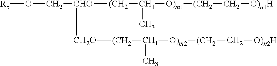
[Rz]OC[CHO]([(CH2][CH1]([O)m1][(CH2]C[O)n1H])C)[CH2O][(CH2][CH1]([O)m2][(CH2]C[O)n2H])C
